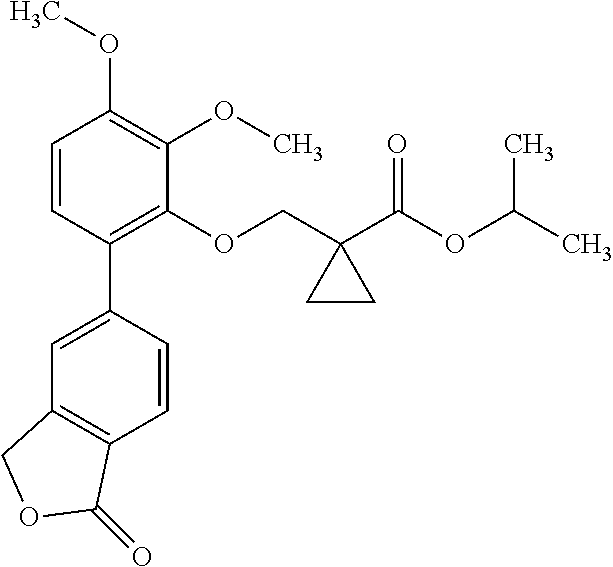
C1=CC(C2=CC3=C(C=C2)C(=O)OC3)=C(OCC2(C(=O)OC(C)C)CC2)C(OC)=C1OC
